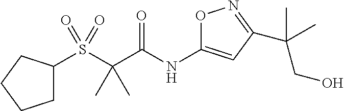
C1C(S(C(C(NC2=CC(C(CO)(C)C)=NO2)=O)(C)C)(=O)=O)CCC1
